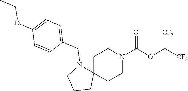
C1C2(CCN(C(OC([CF3])[CF3])=O)C1)N(CC1=CC=C(OCC)C=C1)CCC2
